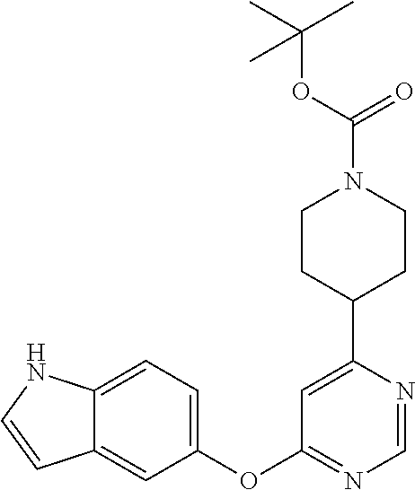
C1(OC2=NC=NC(C3CCN(C(=O)OC(C)(C)C)CC3)=C2)=CC=C2C(=C1)C=CN2
